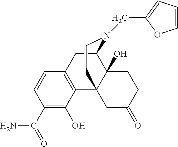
C1(C(N)=O)=C(O)C2=C(C=C1)CC1C3(O)C2(CC(=O)CC3)CCN1CC1=CC=CO1
